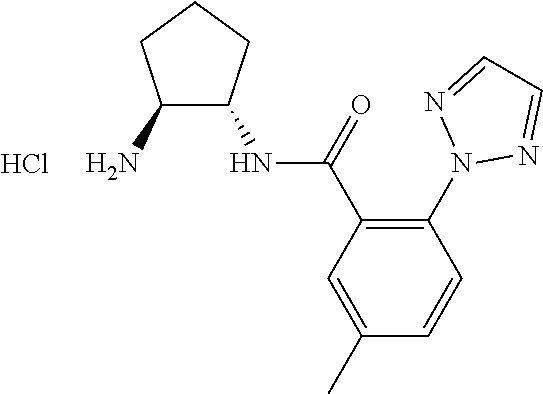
C1(N)C(NC(C2=C(N3N=CC=N3)C=CC(C)=C2)=O)CCC1.Cl
